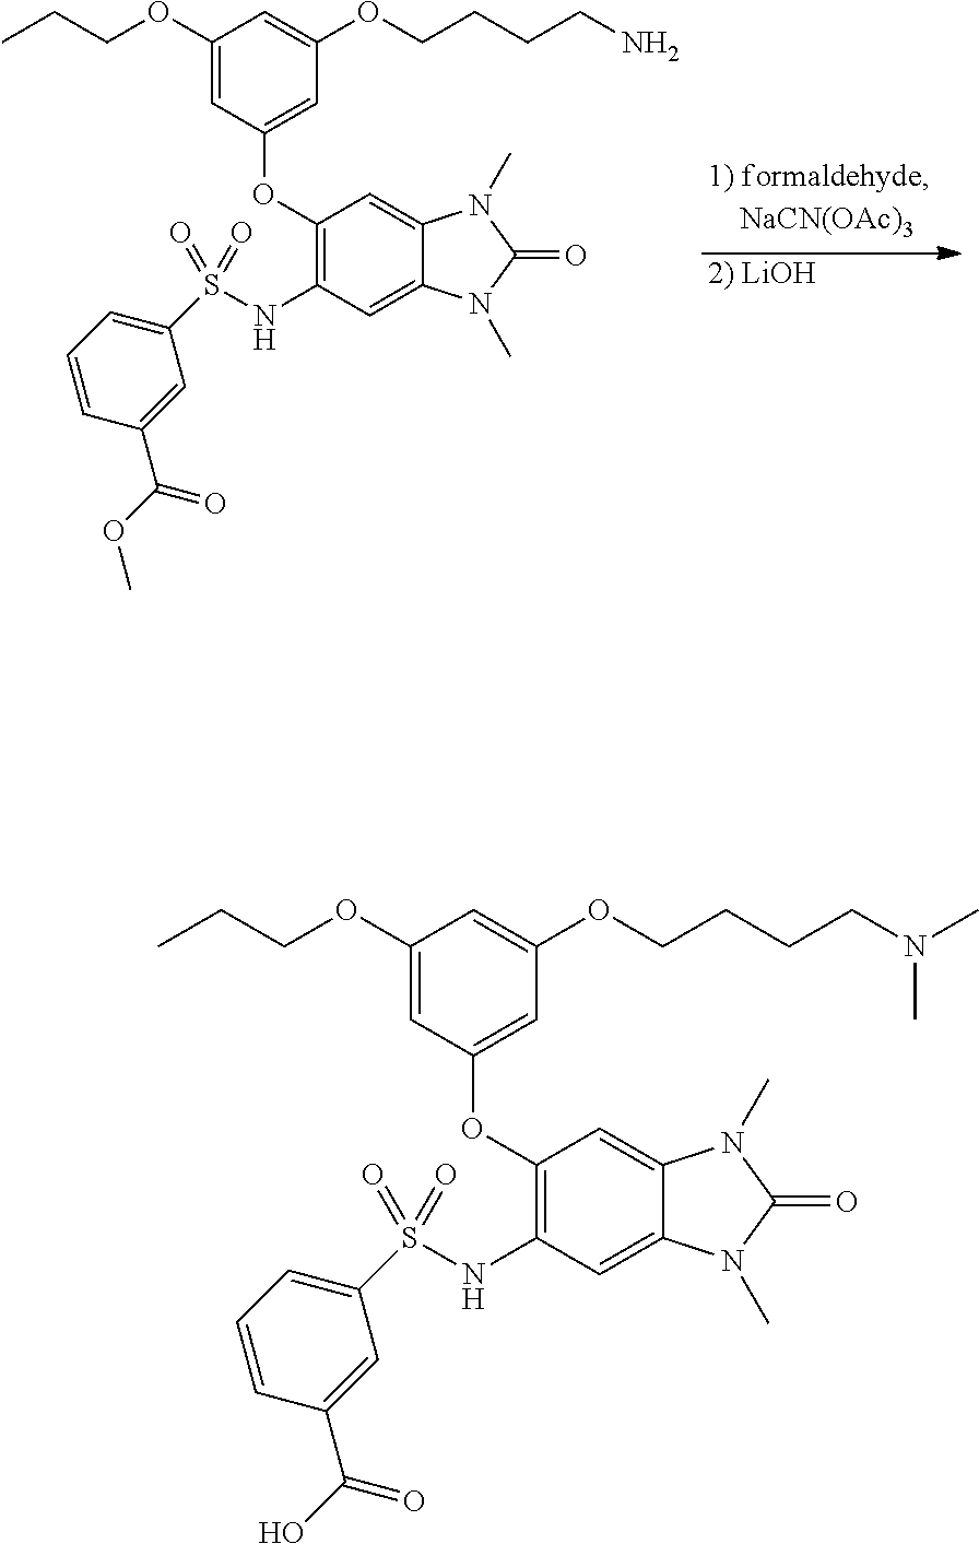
[2) LiOH].C1(OCCC)=CC(OC2=C(NS(C3=CC=CC(C(=O)OC)=C3)(=O)=O)C=C3C(=C2)N(C)C(=O)N3C)=CC(OCCCCN)=C1.C1(OCCC)=CC(OC2=C(NS(C3=CC=CC(C(=O)O)=C3)(=O)=O)C=C3C(=C2)N(C)C(=O)N3C)=CC(OCCCCN(C)C)=C1
